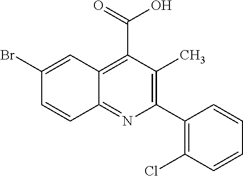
C1(C2=C(Cl)C=CC=C2)=C(C)C(C(=O)O)=C2C(=N1)C=CC(Br)=C2
